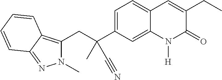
C(C1=C2C(=NN1C)C=CC=C2)C(C1=CC=C2C(=C1)N([H])C(=O)C(CC)=C2)(C)C#N
